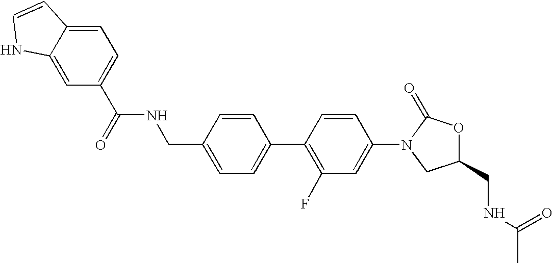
C1=C(CNC(=O)C2=CC=C3C(=C2)NC=C3)C=CC(C2=C(F)C=C(N3CC(CNC(C)=O)OC3=O)C=C2)=C1
